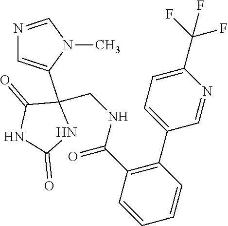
N1=CN(C)C(C2(CNC(=O)C3=C(C4=CC=C(C(F)(F)F)N=C4)C=CC=C3)C(=O)NC(=O)N2)=C1
